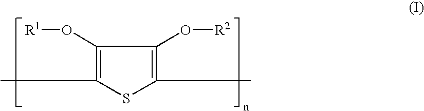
C1(C)=C(O[R1])C(O[R2])=C(C)S1
